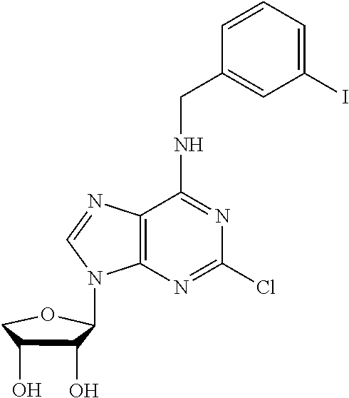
C12=C(N=C(Cl)N=C1NCC1=CC(I)=CC=C1)N(C1C(O)C(O)CO1)C=N2
